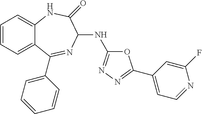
C1=CC=C2C(=C1)NC(=O)C(NC1=NN=C(C3=CC=NC(F)=C3)O1)N=C2C1=CC=CC=C1
